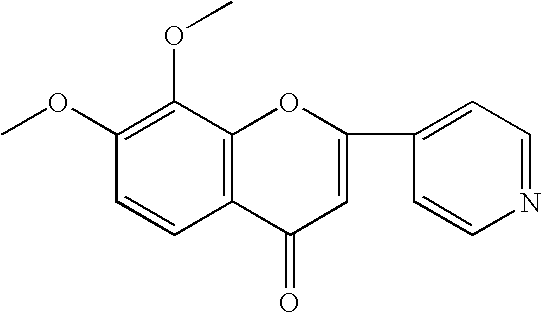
C1(C2=CC(=O)C3=C(O2)C(OC)=C(OC)C=C3)=CC=NC=C1
